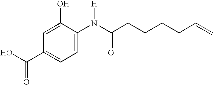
OC(C1=CC=C(N(C(CCCCC=C)=O)[H])C(O)=C1)=O
